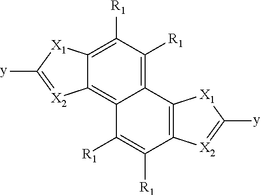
C1([R1])=C2C(=C3C(=C1[R1])C1=C(C([R1])=C3[R1])[X2]=C([y])[X1]1)[X2]=C([y])[X1]2
